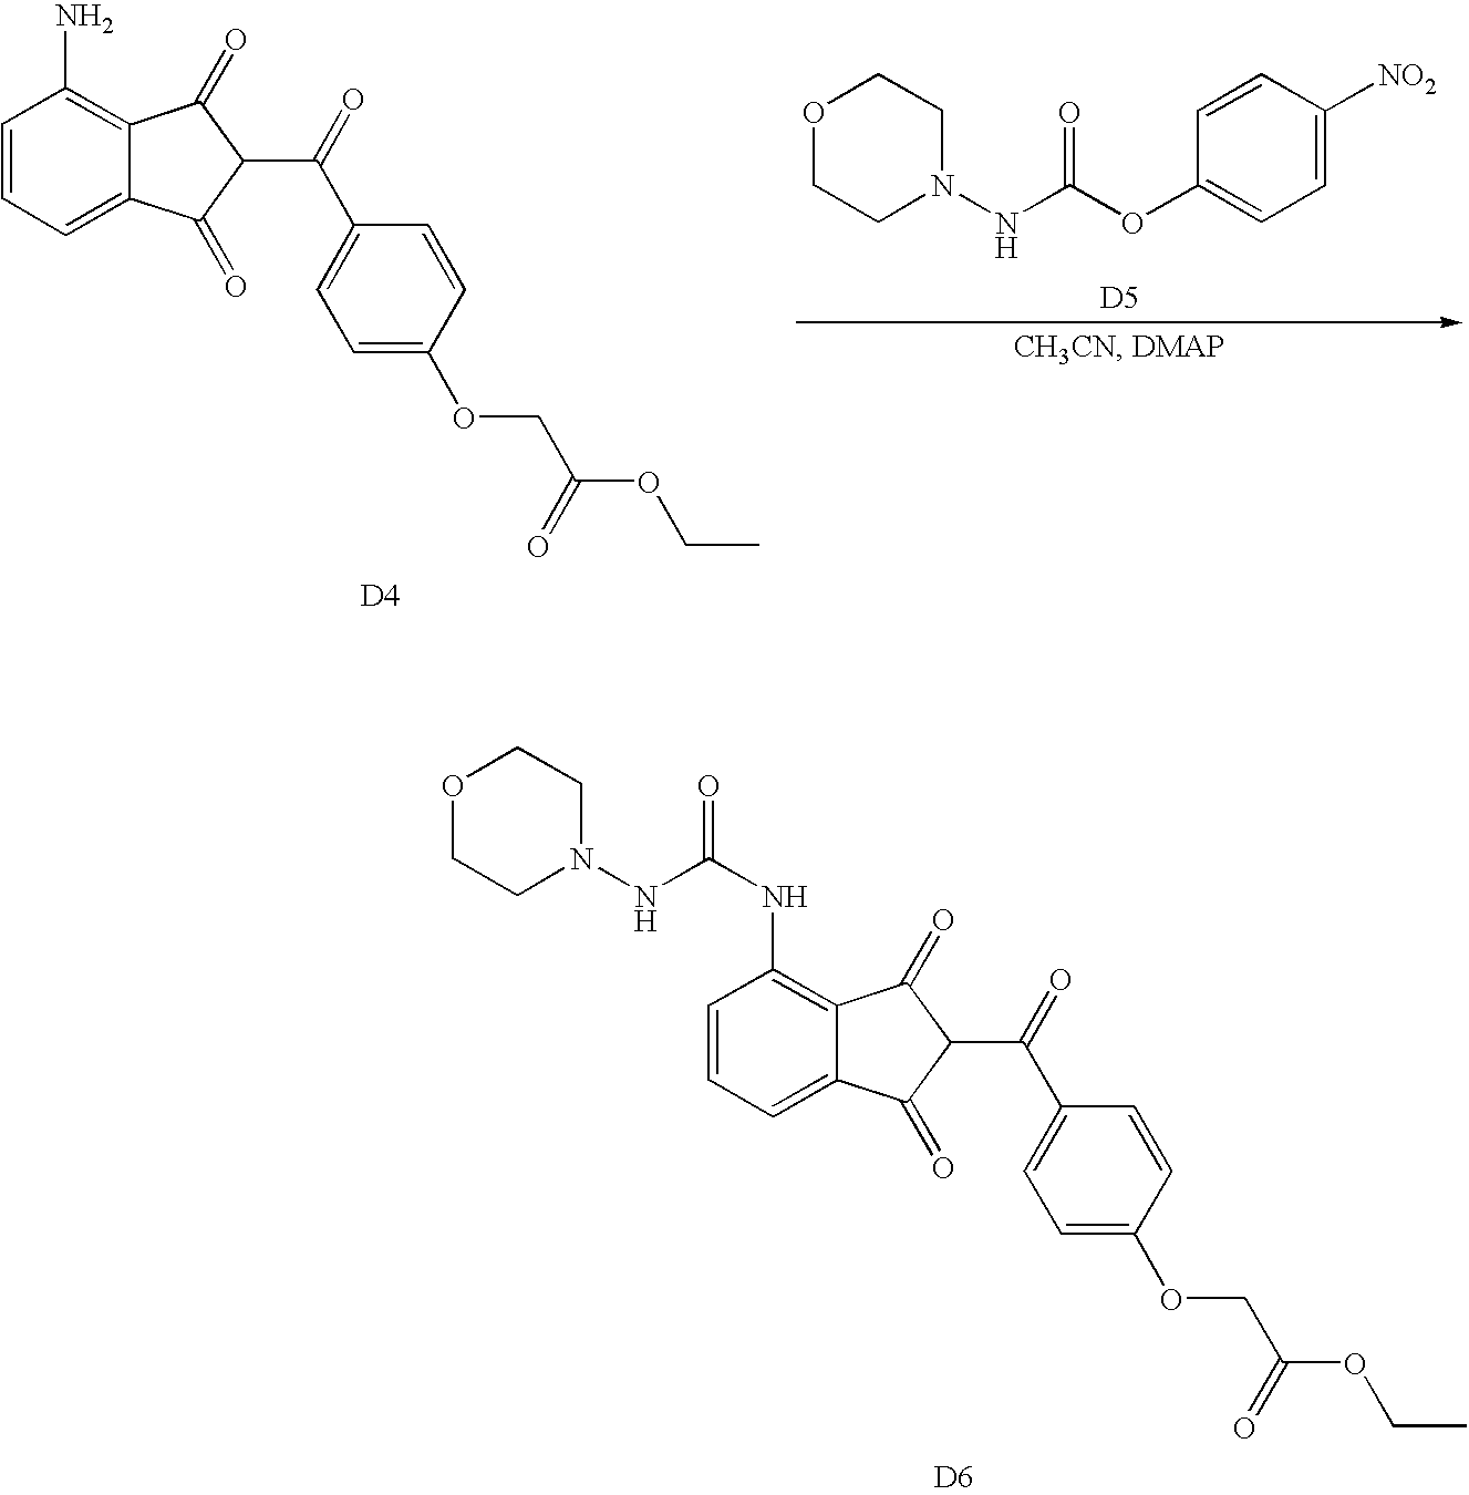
C1=CC=C2C(=C1N)C(=O)C(C(=O)C1=CC=C(OCC(OCC)=O)C=C1)C2=O.[D4].C1=CC([NO2])=CC=C1OC(NN1CCOCC1)=O.[D5].C1=CC=C2C(=C1NC(=O)NN1CCOCC1)C(=O)C(C(=O)C1=CC=C(OCC(OCC)=O)C=C1)C2=O.[D6]
